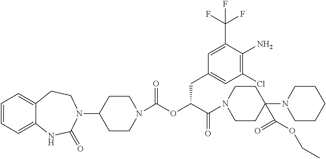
C1=CC=C2C(=C1)CCN(C1CCN(C(OC(C(N3CCC(N4CCCCC4)(C(OCC)=O)CC3)=O)CC3=CC(Cl)=C(N)C(C(F)(F)F)=C3)=O)CC1)C(=O)N2
